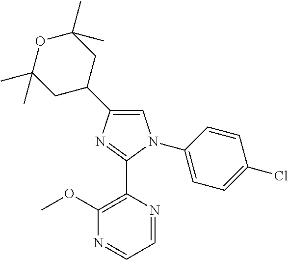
C1=C(C2CC(C)(C)OC(C)(C)C2)N=C(C2=C(OC)N=CC=N2)N1C1=CC=C(Cl)C=C1
